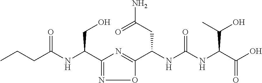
C1(C(NC(CCC)=O)CO)=NOC(C(NC(NC(C(O)=O)C(C)O)=O)CC(N)=O)=N1
